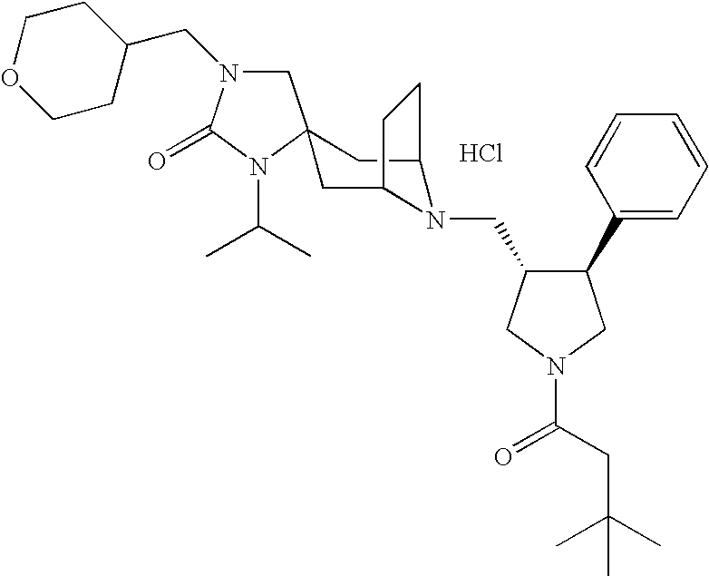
Cl.C1N(CC2CCOCC2)C(=O)N(C(C)C)C12CC1N(CC3C(C4=CC=CC=C4)CN(C(=O)CC(C)(C)C)C3)C(C2)CC1
